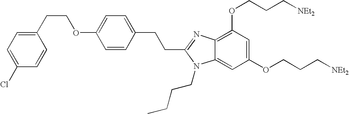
C(C1=NC2=C(OCCC[NEt2])C=C(OCCC[NEt2])C=C2N1CCCC)CC1=CC=C(OCCC2=CC=C(Cl)C=C2)C=C1
